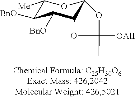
C1([Me])C([BnO])C([BnO])C2C(O1)OC([OAlI])(C)O2
